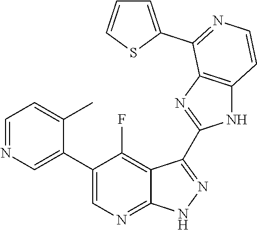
C1=NC=C(C2=CN=C3C(=C2F)C(C2=NC4=C(N2)C=CN=C4C2=CC=CS2)=N[N H]3)C(C)=C1
